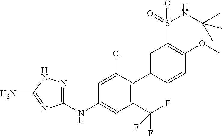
C1(NC2=CC(C(F)(F)F)=C(C3=CC(S(=O)(NC(C)(C)C)=O)=C(OC)C=C3)C(Cl)=C2)=NNC(N)=N1
